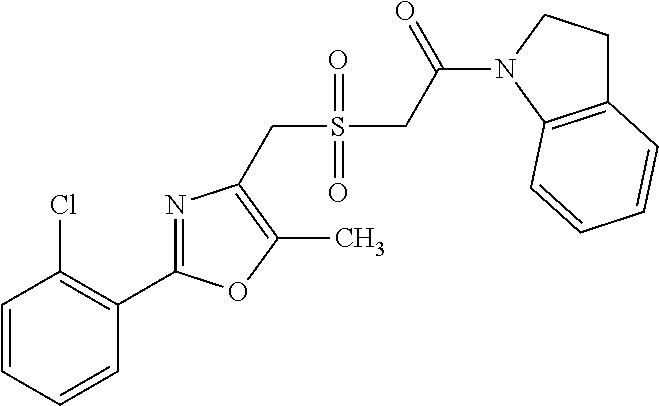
C1=CC=CC(C2=NC(CS(=O)(=O)CC(=O)N3CCC4=C3C=CC=C4)=C(C)O2)=C1Cl
